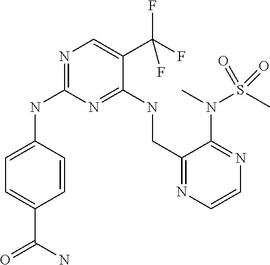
C1=C(NC2=NC=C(C(F)(F)F)C(NCC3=NC=CN=C3N(S(=O)(C)=O)C)=N2)C=CC(C(=O)N)=C1
